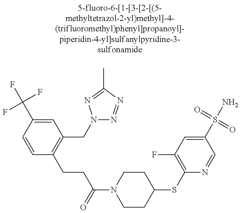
C1=CC(C(F)(F)F)=CC(CN2N=NC(C)=N2)=C1CCC(N1CCC(SC2=C(F)C=C(S(N)(=O)=O)C=N2)CC1)=O
